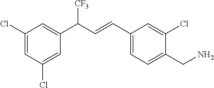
C1(Cl)=CC(Cl)=CC(C(C=CC2=CC=C(CN)C(Cl)=C2)[CF3])=C1
